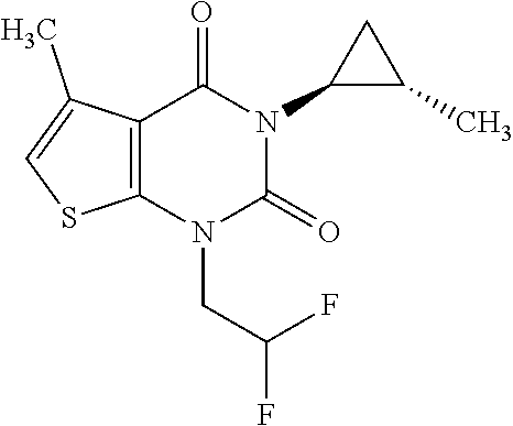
C12=C(N(CC(F)F)C(=O)N(C3C(C)C3)C1=O)SC=C2C
